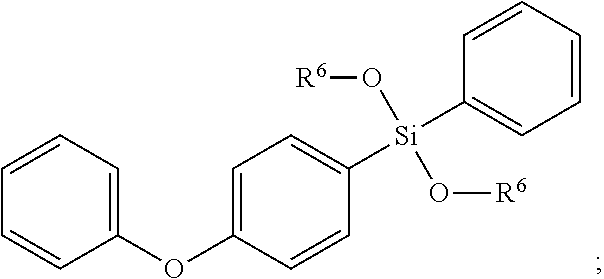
C1(OC2=CC=C([Si](C3=CC=CC=C3)(O[R6])O[R6])C=C2)=CC=CC=C1
